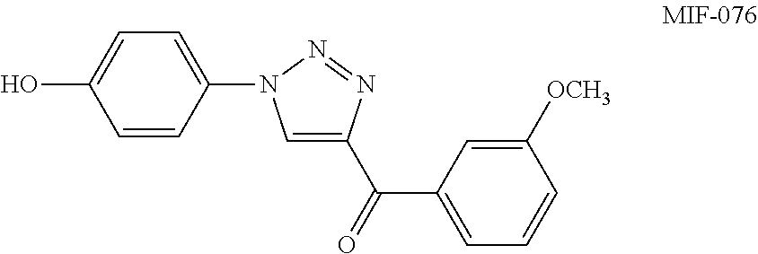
OC1=CC=C(N2C=C(C(C3=CC=CC([OCH3])=C3)=O)N=N2)C=C1
